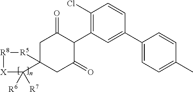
C1C2(CC(=O)C(C3=C(Cl)C=CC(C4=CC=C(C)C=C4)=C3)C1=O)C([R6])([R7])[X][R8][R5]2
